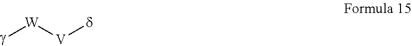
[g][W][V][d]
